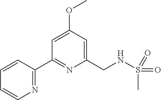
N1=C(C2=NC(CNS(C)(=O)=O)=CC(OC)=C2)C=CC=C1
